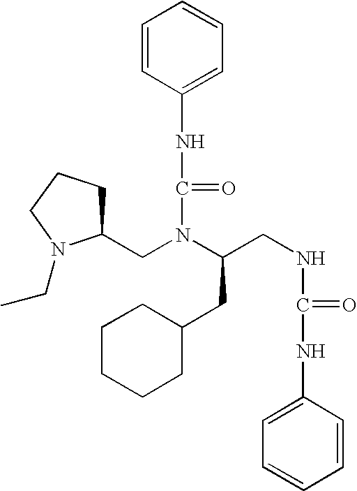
C(N(CC1CCCN1CC)C(CNC(NC1=CC=CC=C1)=O)CC1CCCCC1)(NC1=CC=CC=C1)=O
